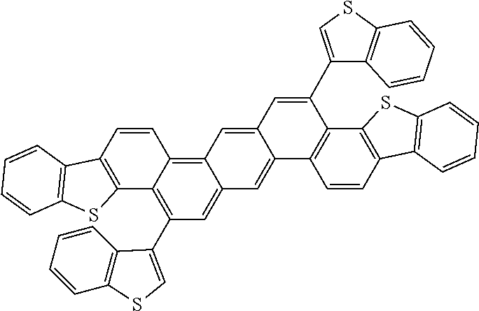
C1(C2=CSC3=C2C=CC=C3)=C2C(=C3C(=C1)C=C1C(=C3)C=C(C3=CSC4=C3C=CC=C4)C3=C1C=CC1=C3SC3=C1C=CC=C3)C=CC1=C2SC2=C1C=CC=C2
